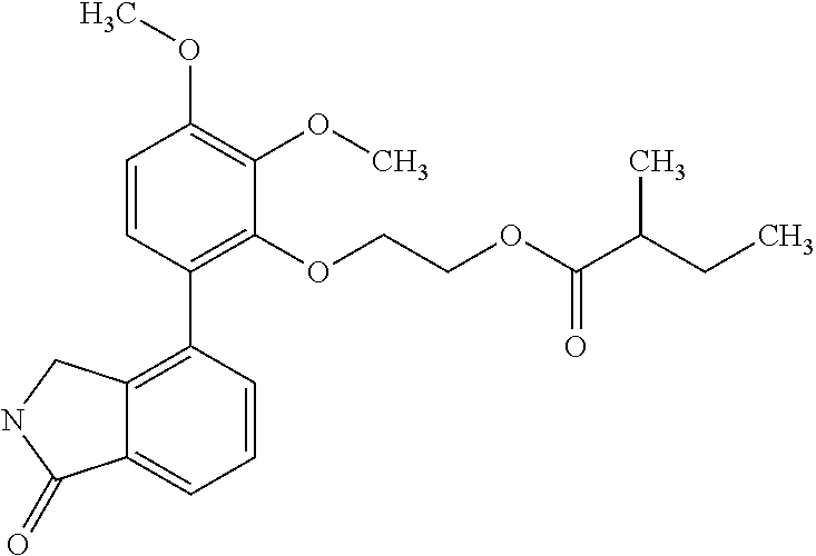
C1=CC(C2=C3C(=CC=C2)C(=O)NC3)=C(OCCOC(C(CC)C)=O)C(OC)=C1OC
